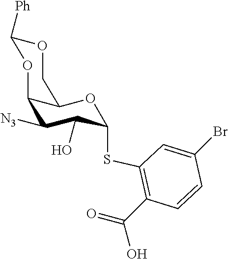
[N3]C1C2OC([Ph])OCC2OC(SC2=C(C(=O)O)C=CC(Br)=C2)C1O
